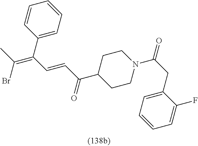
C1=CC(C(C=CC(=O)C2CCN(C(=O)CC3=CC=CC=C3F)CC2)=C(C)Br)=CC=C1
